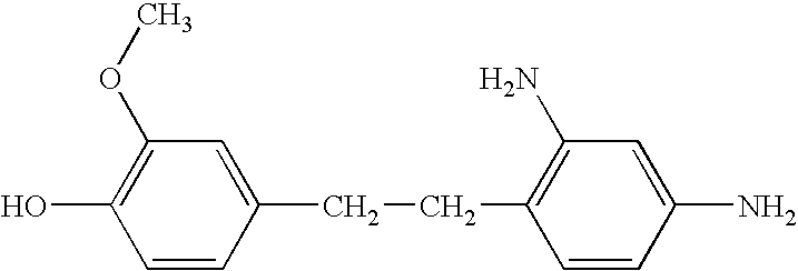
C1(CCC2=C(N)C=C(N)C=C2)=CC(OC)=C(O)C=C1
